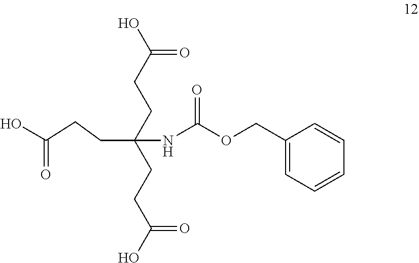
OC(CCC(CCC(O)=O)(CCC(=O)O)NC(OCC1=CC=CC=C1)=O)=O
